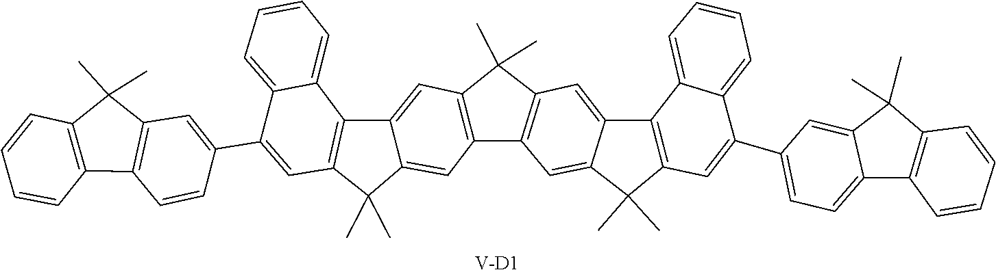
C1=C2C(C)(C)C3=C(C2=CC2=C1C1=C(C2(C)C)C=C2C4=C(C(C)(C)C2=C1)C=C(C1=CC=C2C(=C1)C(C)(C)C1=C2C=CC=C1)C1=CC=CC=C14)C1=CC=CC=C1C(C1=CC2=C(C=C1)C1=C(C=CC=C1)C2(C)C)=C3.[V-D1]
